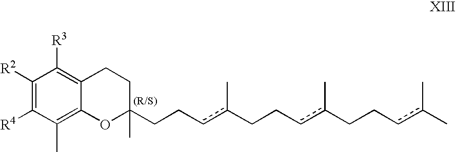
C1([R2])=C([R4])C(C)=C2C(=C1[R3])CCC(CCcc(CCcc(CCcc(C)C)C)C)(C)O2
